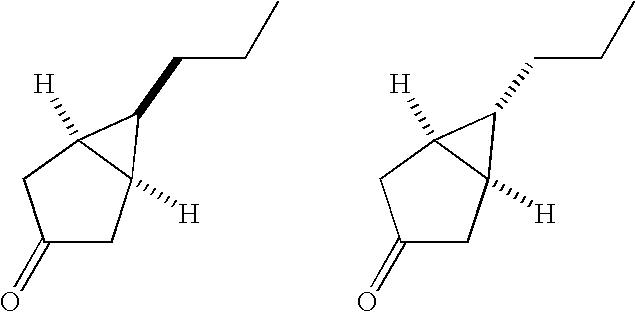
C1(=O)CC2([H])C([H])(C1)C2CCC.C1(=O)CC2([H])C([H])(C1)C2CCC
